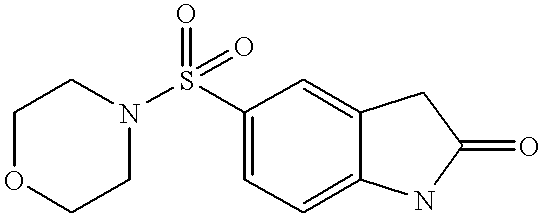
C1OCCN(S(C2=CC=C3C(=C2)CC(=O)N3)(=O)=O)C1
